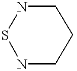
S1NCCCN1
